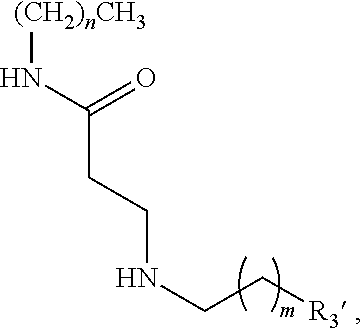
C(=O)(N[(CH2)nCH3])CCNCC[R3 ]
